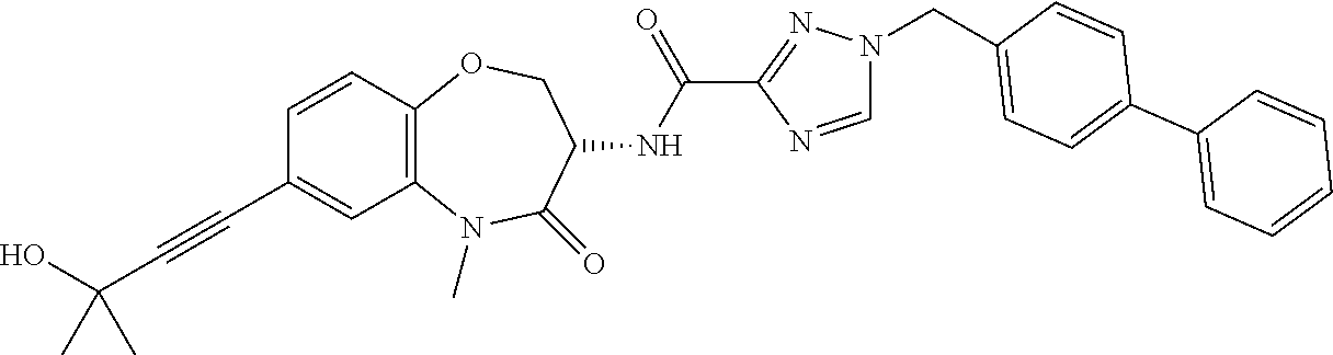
C(#CC1=CC2=C(C=C1)OCC(NC(C1=NN(CC3=CC=C(C4=CC=CC=C4)C=C3)C=N1)=O)C(=O)N2C)C(O)(C)C
